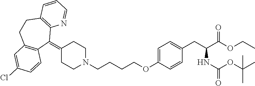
C1=C(OCCCCN2CCC(=C3C4=C(CCC5=C3C=CC(Cl)=C5)C=CC=N4)CC2)C=CC(CC(C(=O)OCC)NC(OC(C)(C)C)=O)=C1
